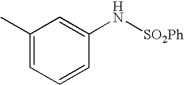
C1=CC(N[SO2Ph])=CC(C)=C1
